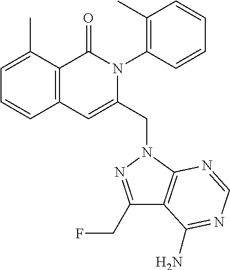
C1=C(C)C2=C(C=C1)C=C(CN1C3=C(C(CF)=N1)C(N)=NC=N3)N(C1=C(C)C=CC=C1)C2=O
